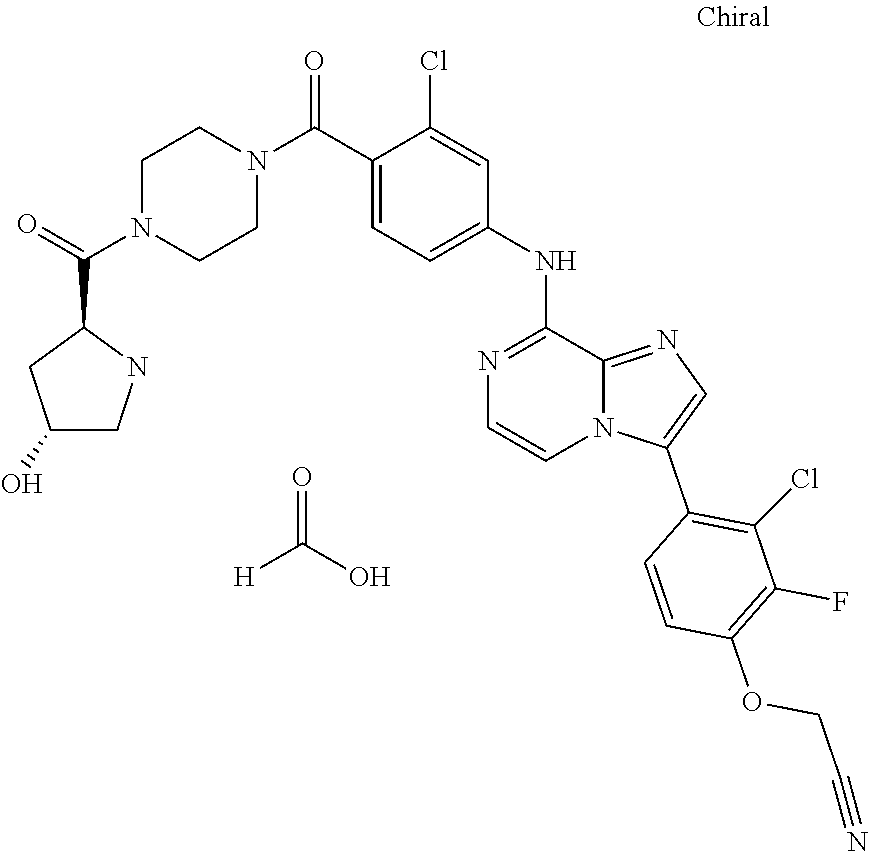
N1(C(C2=CC=C(NC3=NC=CN4C3=NC=C4C3=C(Cl)C(F)=C(OCC#N)C=C3)C=C2Cl)=O)CCN(C(C2CC(O)CN2)=O)CC1.[H]C(O)=O
